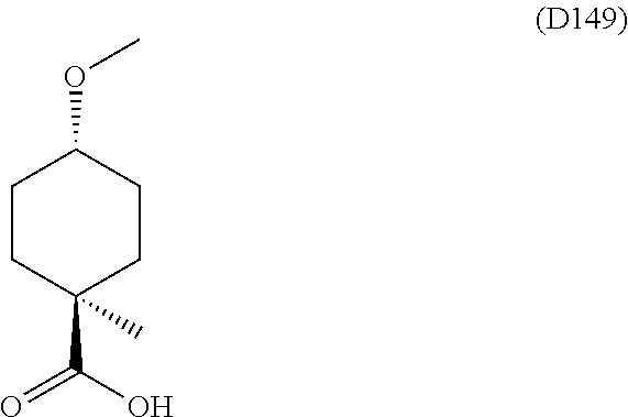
C1CC(C(O)=O)(C)CCC1OC
